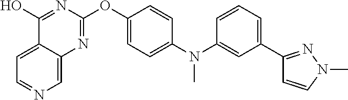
C1(O)=NC(OC2=CC=C(N(C3=CC(C4=NN(C)C=C4)=CC=C3)C)C=C2)=NC2=CN=CC=C12
